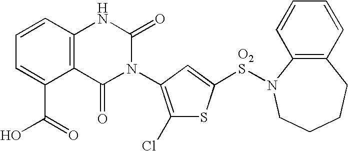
C12=C(C=CC=C1C(O)=O)NC(=O)N(C1=C(Cl)SC([O2S]N3C4=C(CCCC3)C=CC=C4)=C1)C2=O
